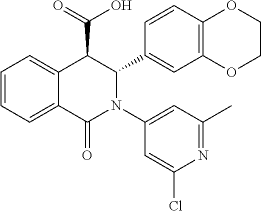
C1=CC=C2C(=C1)C(C(=O)O)C(C1=CC3=C(C=C1)OCCO3)N(C1=CC(C)=NC(Cl)=C1)C2=O
